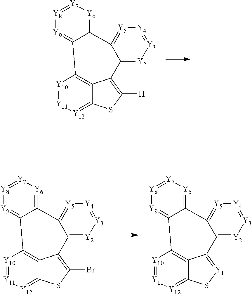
[Y10]1=[Y11][Y12]=C2C3=C1C1=[Y9][Y8]=[Y7][Y6]=C1C1=[Y5][Y4]=[Y3][Y2]=C1C3=C([H])S2.[Y10]1=[Y11][Y12]=C2C3=C1C1=[Y9][Y8]=[Y7][Y6]=C1C1=[Y5][Y4]=[Y3][Y2]=C1C3=C(Br)S2.[Y10]1=[Y11][Y12]=C2C3=C1C1=[Y9][Y8]=[Y7][Y6]=C1C1=[Y5][Y4]=[Y3][Y2]=C1C3=[Y1]S2
